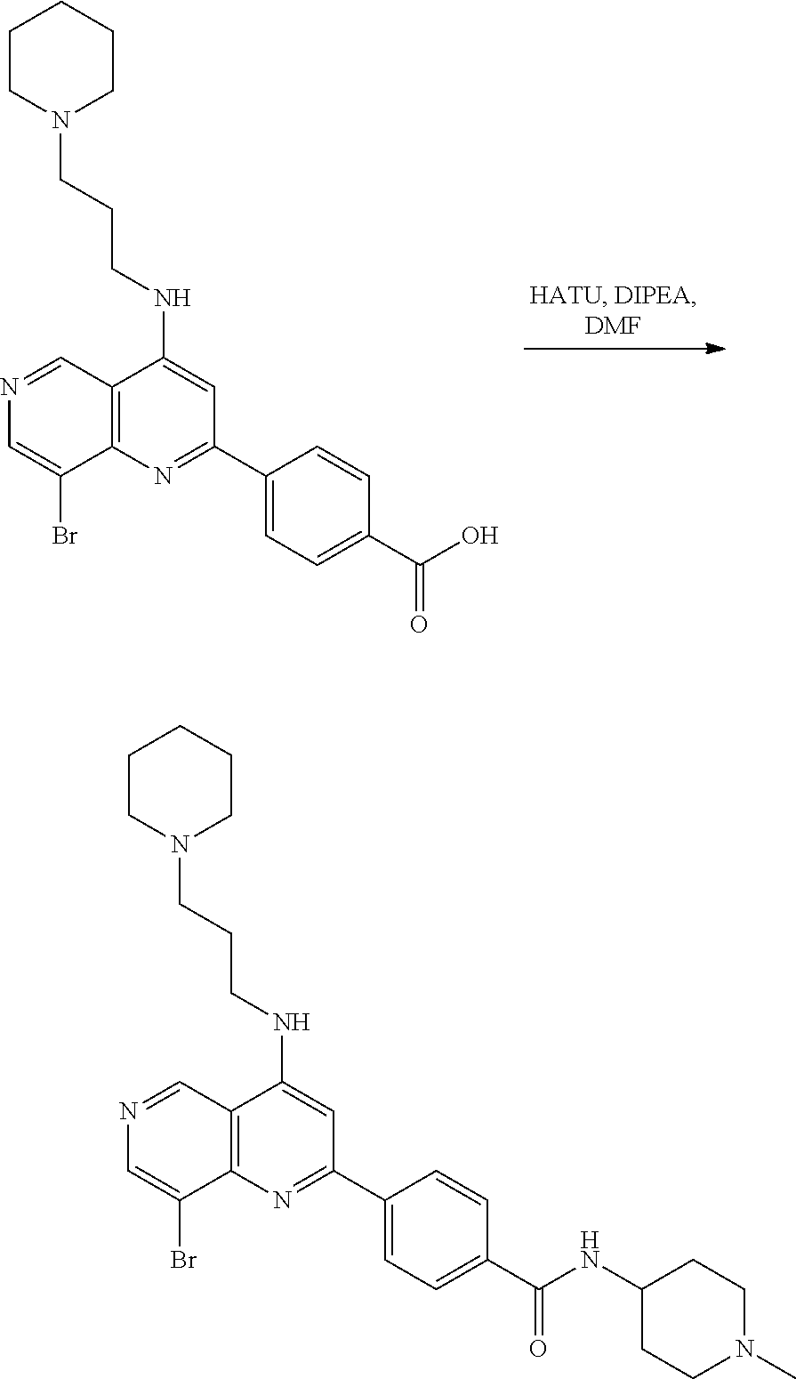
N1=CC2=C(C(Br)=C1)N=C(C1=CC=C(C(NC3CCN(C)CC3)=O)C=C1)C=C2NCCCN1CCCCC1.N1=CC2=C(C(Br)=C1)N=C(C1=CC=C(C(O)=O)C=C1)C=C2NCCCN1CCCCC1
